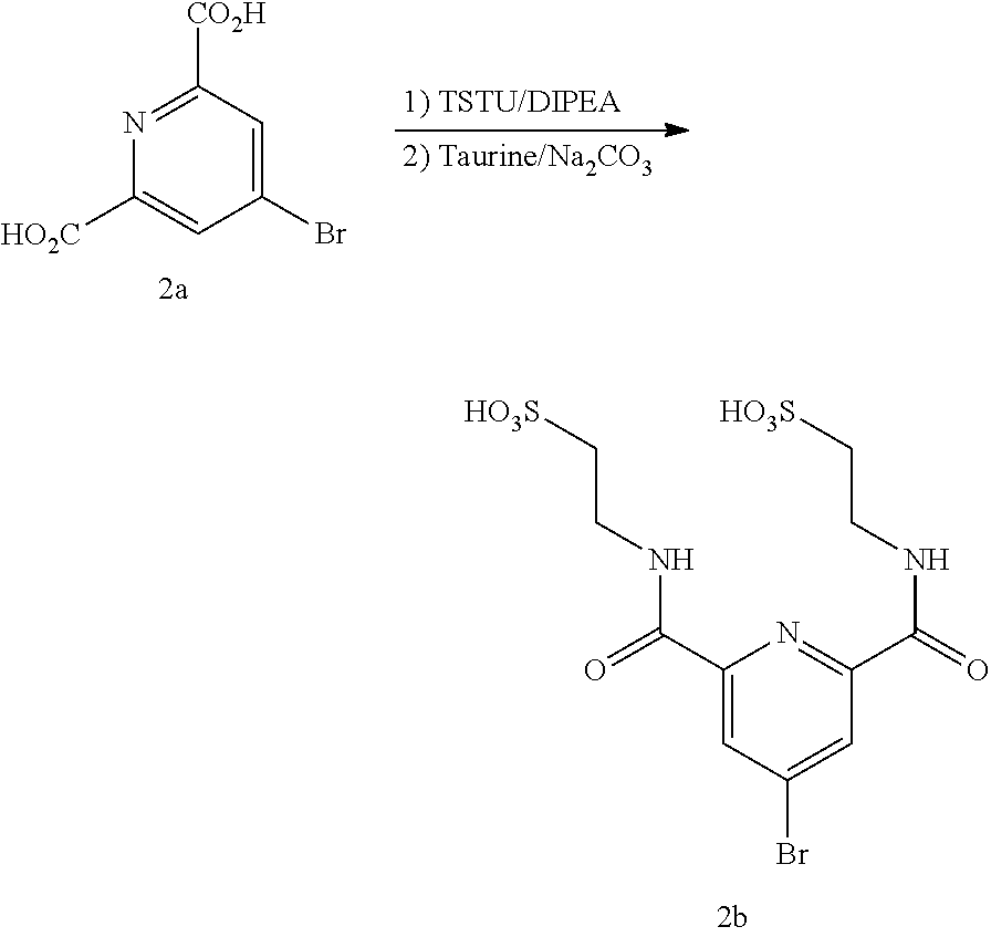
C1([CO2H])=NC([HO2C])=CC(Br)=C1.C1(C(=O)NCC[HO3S])=CC(Br)=CC(C(=O)NCC[HO3S])=N1
